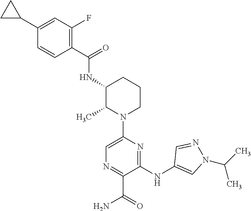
C1=C(C2CC2)C=CC(C(=O)NC2C(C)N(C3=CN=C(C(=O)N)C(NC4=CN(C(C)C)N=C4)=N3)CCC2)=C1F
